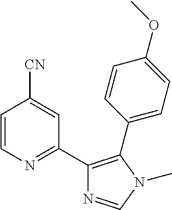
C1=CN=C(C2=C(C3=CC=C(OC)C=C3)N(C)C=N2)C=C1[CN]
